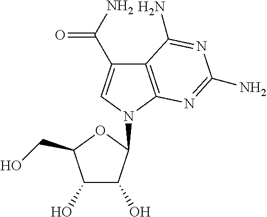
C12=C(N(C3C(O)C(O)C(CO)O3)C=C1C(N)=O)N=C(N)N=C2N
